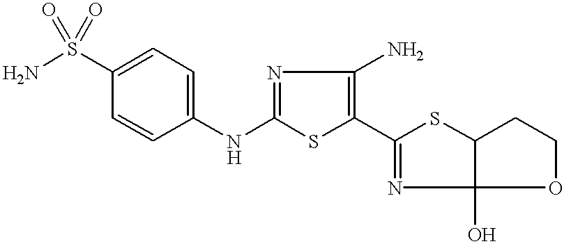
C1(NC2=CC=C(S(=O)(=O)N)C=C2)=NC(N)=C(C2=NC3(O)OCCC3S2)S1
